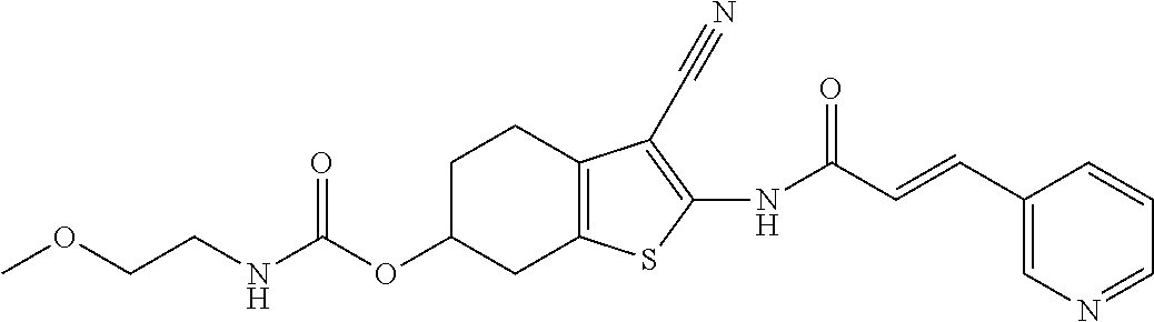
C(NC(OC1CC2=C(CC1)C(C#N)=C(NC(C=CC1=CN=CC=C1)=O)S2)=O)COC
